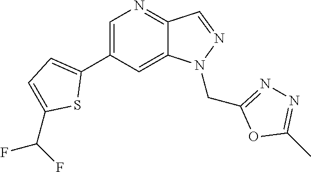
C1(C2=CC=C(C(F)F)S2)=CN=C2C(=C1)N(CC1=NN=C(C)O1)N=C2
